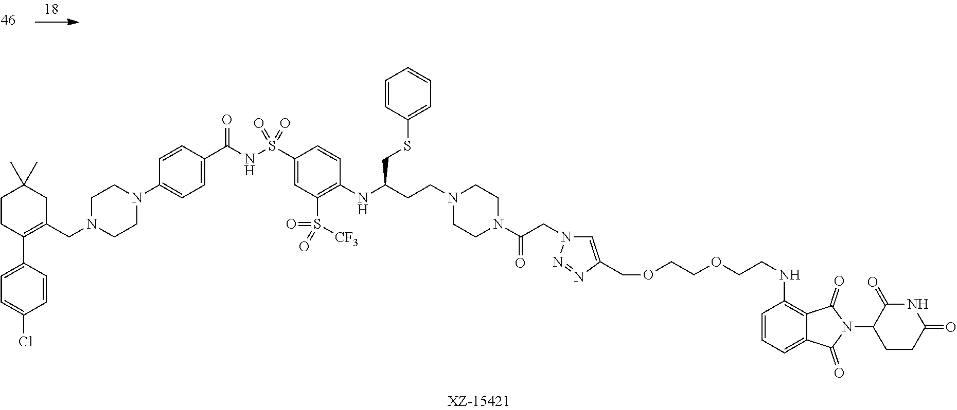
N1(C(CN2C=C(COCCOCCNC3=C4C(=CC=C3)C(=O)N(C3C(=O)NC(=O)CC3)C4=O)N=N2)=O)CCN(CCC(NC2=C(S(=O)(=O)[CF3])C=C(S(NC(=O)C3=CC=C(N4CCN(CC5=C(C6=CC=C(Cl)C=C6)CCC(C)(C)C5)CC4)C=C3)(=O)=O)C=C2)CSC2=CC=CC=C2)CC1
